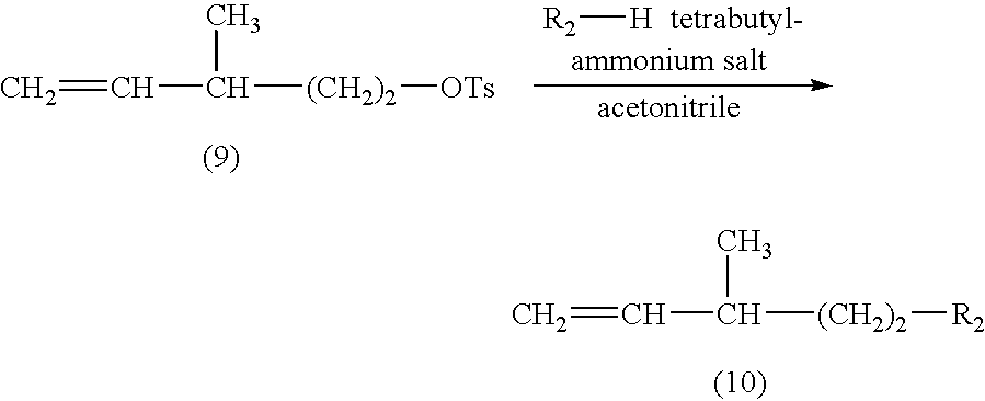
C=CC([(CH2)2][OTs])C.[R2][H].C=CC([(CH2)2][R2])C
